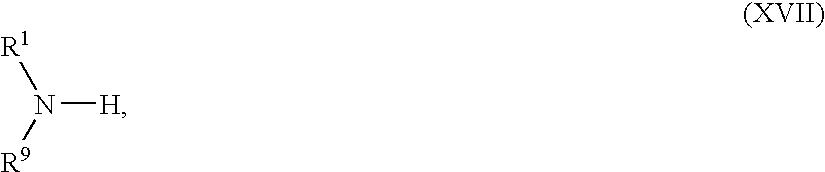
[H]N([R1])[R9]
